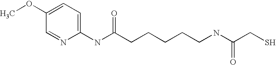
C1(OC)=CC=C(NC(CCCCCNC(CS)=O)=O)N=C1
